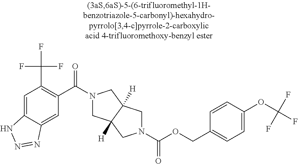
C12=CC(C(F)(F)F)=C(C(N3CC4([H])C([H])(C3)CN(C(OCC3=CC=C(OC(F)(F)F)C=C3)=O)C4)=O)C=C1N=NN2
